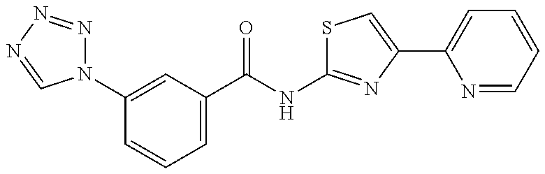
N1(C2=CC(C(NC3=NC(C4=CC=CC=N4)=CS3)=O)=CC=C2)N=NN=C1
